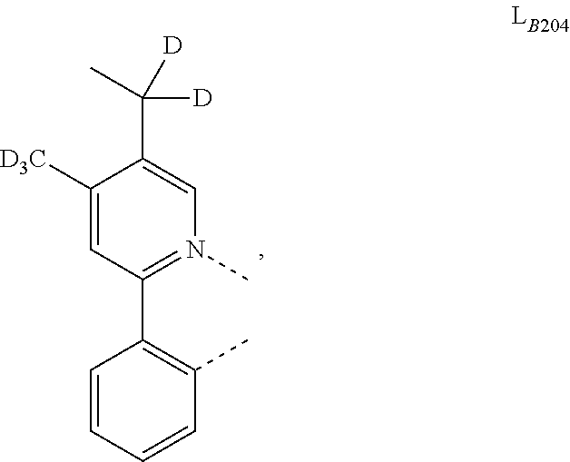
C1=CC=CC(C)=C1C1=N(C)C=C(C(C)([D])[D])C([D3C])=C1
